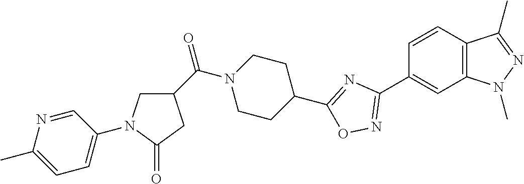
C1=CC2=C(C=C1C1=NOC(C3CCN(C(C4CN(C5=CC=C(C)N=C5)C(=O)C4)=O)CC3)=N1)N(C)N=C2C
